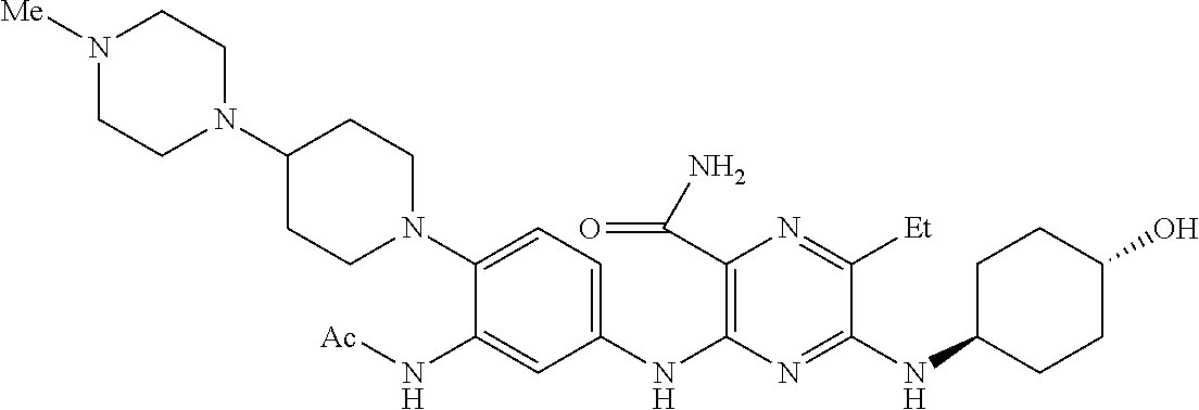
C1(N2CCN([Me])CC2)CCN(C2=CC=C(NC3=C(C(=O)N)N=C([Et])C(NC4CCC(O)CC4)=N3)C=C2N[Ac])CC1
